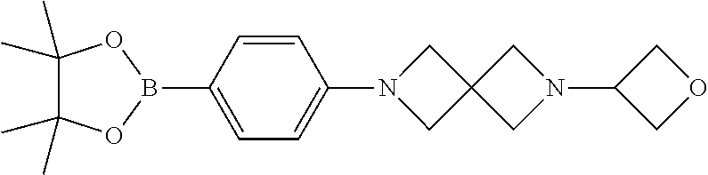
C1(C)(C)C(C)(C)OB(C2=CC=C(N3CC4(C3)CN(C3COC3)C4)C=C2)O1
